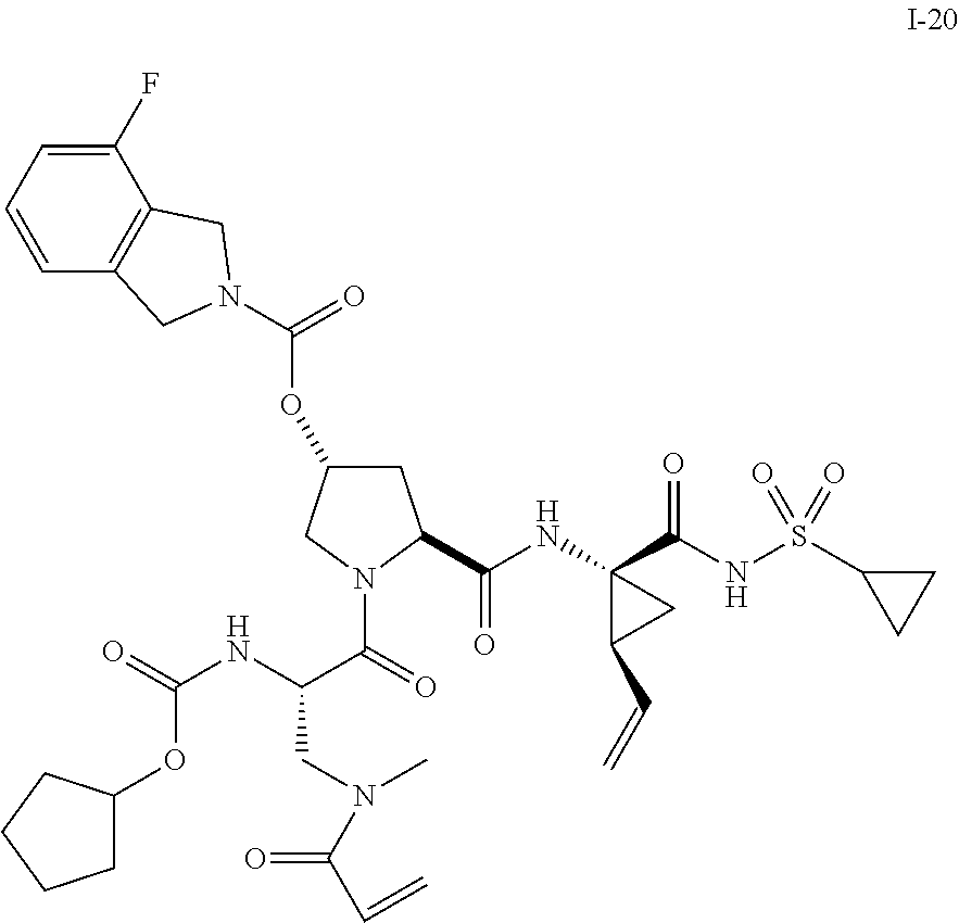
C1(F)=CC=CC2=C1CN(C(=O)OC1CC(C(=O)NC3(C(NS(C4CC4)(=O)=O)=O)C(C=C)C3)N(C(=O)C(CN(C)C(C=C)=O)NC(=O)OC3CCCC3)C1)C2
